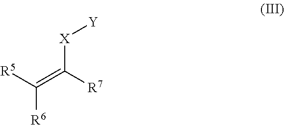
C([R6])([R5])=C([R7])[X][Y]
